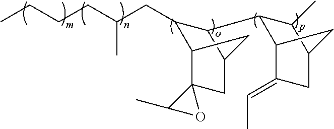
CCCCC(CC1C2C3(CC(C1C1C4C(=CC)CC(C1C)C4)C2)C(C)O3)C
